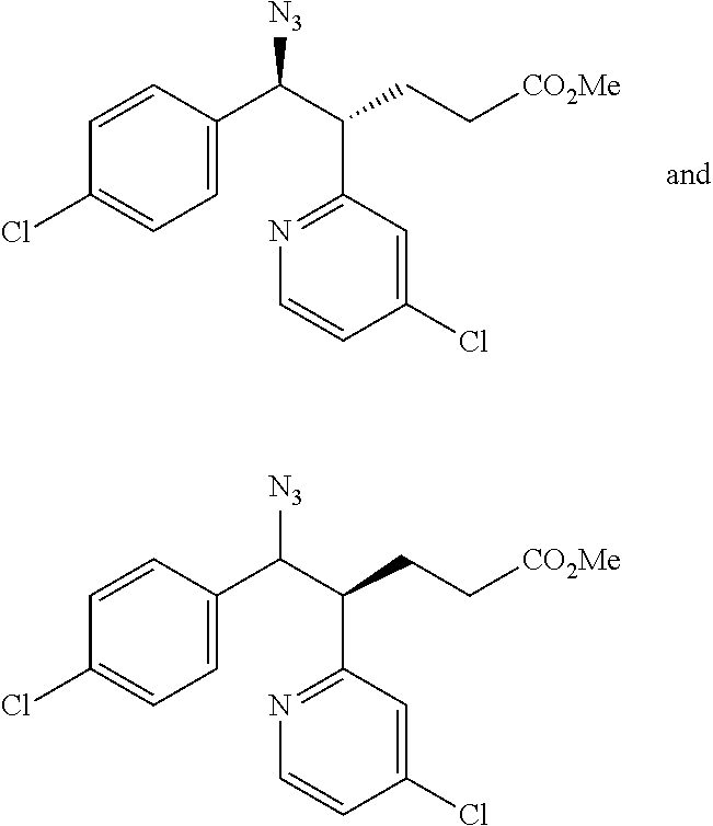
C1(Cl)=CC=C(C(C(CC[CO2Me])C2=NC=CC(Cl)=C2)[N3])C=C1.C1(Cl)=CC=C(C(C(CC[CO2Me])C2=NC=CC(Cl)=C2)[N3])C=C1
